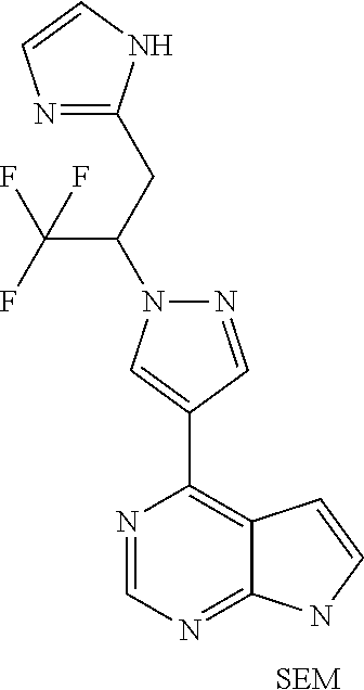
N1=CN=C2C(=C1C1=CN(C(CC3=NC=CN3)C(F)(F)F)N=C1)C=CN2.[SEM]
